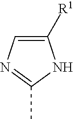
C1([R1])=CN=C(C)N1
